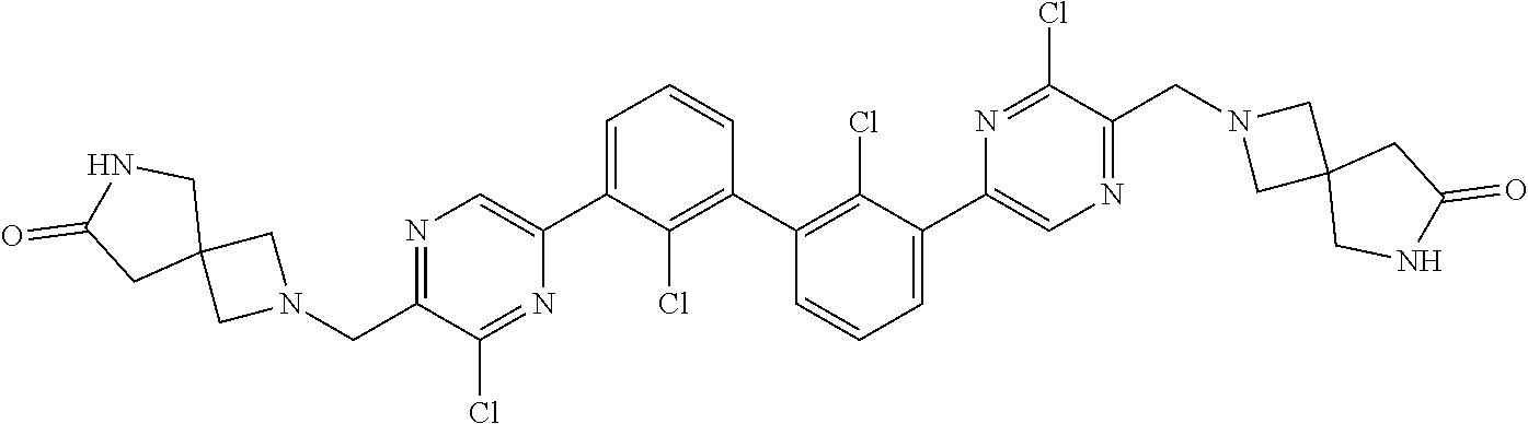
N1=C(CN2CC3(C2)CNC(=O)C3)C(Cl)=NC(C2=CC=CC(C3=C(Cl)C(C4=CN=C(CN5CC6(C5)CNC(=O)C6)C(Cl)=N4)=CC=C3)=C2Cl)=C1
